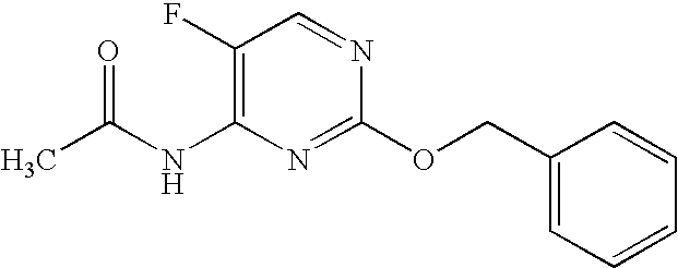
C1(F)=C(NC(C)=O)N=C(OCC2=CC=CC=C2)N=C1
